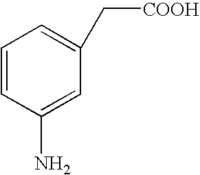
C1=CC(N)=CC(C[COOH])=C1
